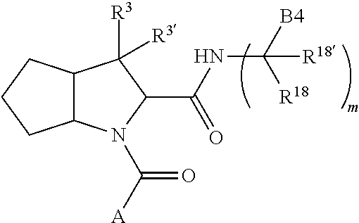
C12C(N(C([A])=O)C(C(NC([B4])([R18])[R18])=O)C1([R3])[R3])CCC2
